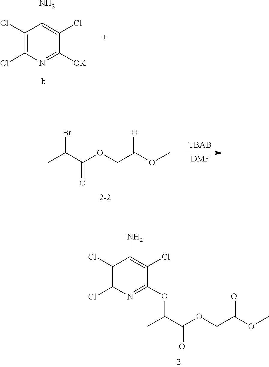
C1(Cl)=C(Cl)N=C([OK])C(Cl)=C1N.O(C)C(COC(C(C)Br)=O)=O.[DMF].O(C)C(COC(C(OC1=NC(Cl)=C(Cl)C(N)=C1Cl)C)=O)=O
